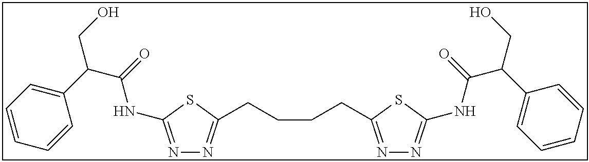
N1=C(NC(C(C2=CC=CC=C2)CO)=O)SC(CCCCC2=NN=C(NC(C(C3=CC=CC=C3)CO)=O)S2)=N1
